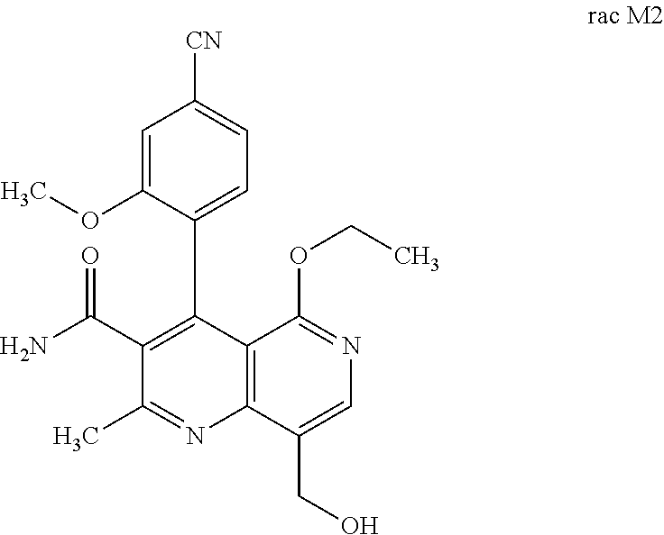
C12=C(C(CO)=CN=C1OCC)N=C(C)C(C(=O)N)=C2C1=CC=C([CN])C=C1OC
